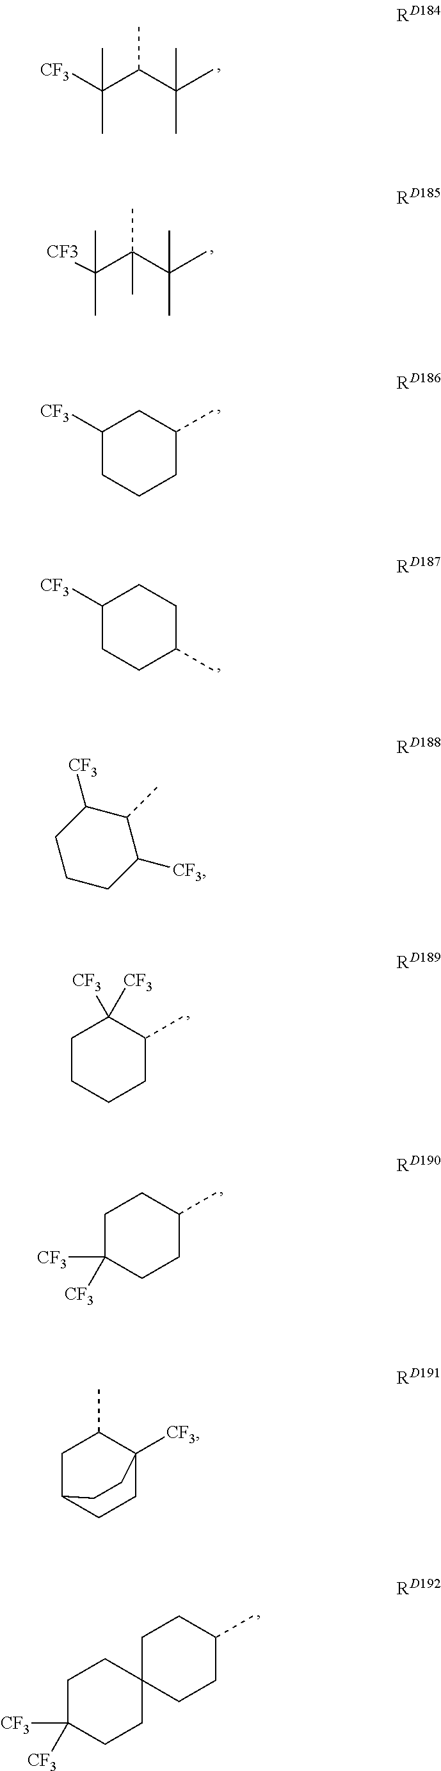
[CF3]C(C(C(C)(C)C)C)(C)C.[CF3]C(C(C(C)(C)C)(C)C)(C)C.C1([CF3])CCCC(C)C1.C1([CF3])CCC(C)CC1.C1CCCC(C)C1([CF3])[CF3].C1C([CF3])([CF3])CCC(C)C1.C1(C)CC2CCC1([CF3])CC2.C1CC(C)CCC12CCC([CF3])([CF3])CC2.C1([CF3])CCCC([CF3])C1C
